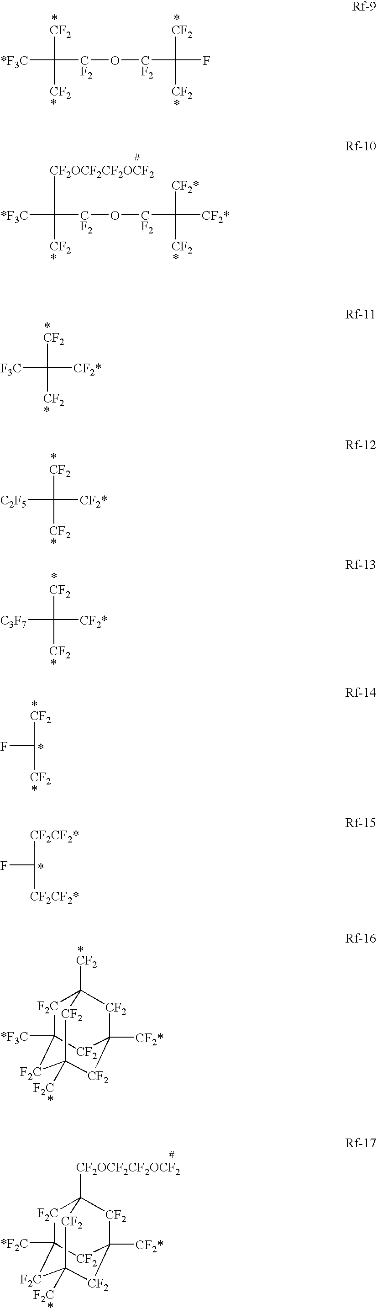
[*F3C]C([CF2])([CF2])[CF2]O[CF2]C([CF2])([CF2])F.[*F3C]C([CF2OCF2CF2OCF2])([CF2])[CF2]O[CF2]C([CF2*])([CF2])[CF2*].[F3C]C([CF2])([CF2])[CF2*].[C2F5]C([CF2])([CF2])[CF2*].[C3F7]C([CF2])([CF2])[CF2*].FC([CF2])[CF2].FC([CF2CF2*])[CF2CF2*].C12([*F3C])[F2C]C3([CF2])[CF2]C([CF2*])([CF2]C([F2C])([F2C]1)[CF2]3)[CF2]2.C12([*F2C])[F2C]C3([CF2OCF2CF2OCF2])[CF2]C([CF2*])([CF2]C([F2C])([F2C]1)[CF2]3)[CF2]2
